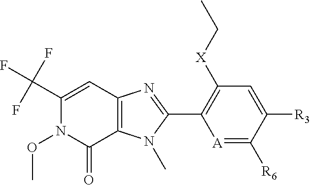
C12=C(N(C)C(C3=C([X]CC)C=C([R3])C([R6])=[A]3)=N1)C(=O)N(OC)C(C(F)(F)F)=C2
